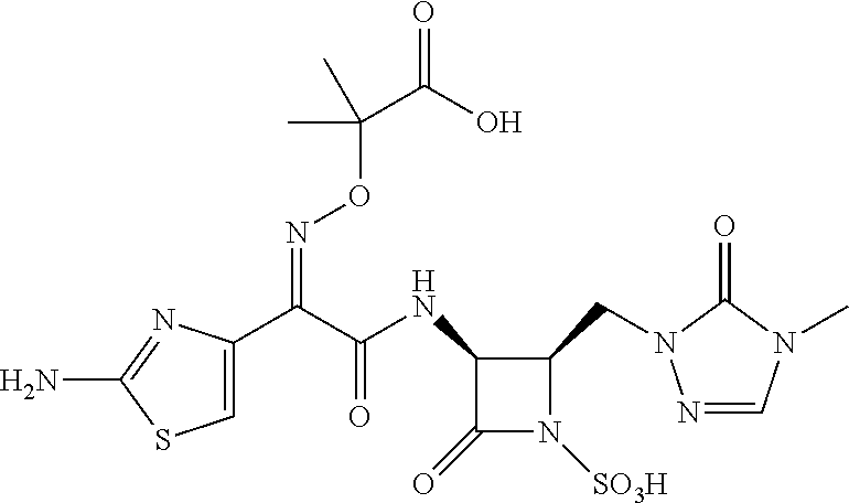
N1=CN(C)C(=O)N1CC1C(NC(=O)C(=NOC(C)(C)C(=O)O)C2=CSC(N)=N2)C(=O)N1[SO3H]
